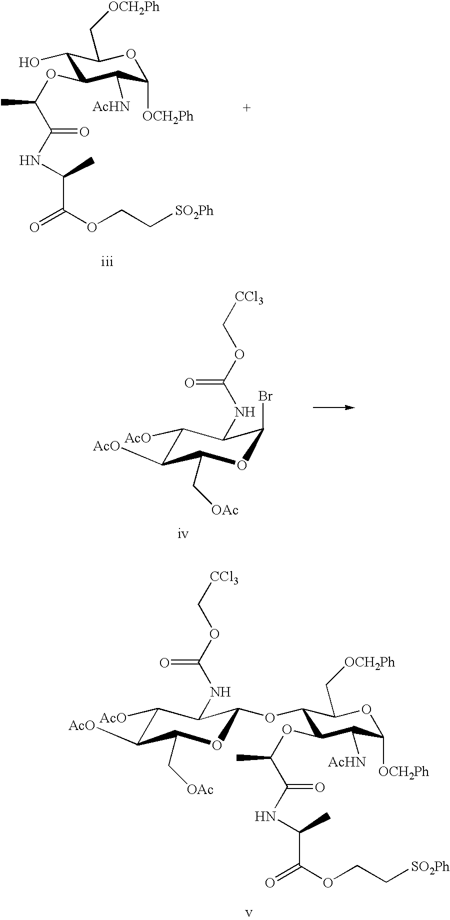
C1(OC(C(NC(C(OCC[SO2Ph])=O)C)=O)C)C([AcHN])C([OCH2Ph])OC(C[OCH2Ph])C1O.N(C(OC[CCl3])=O)C1C(Br)OC(C[OAc])C([AcO])C1[AcO].N(C(OC[CCl3])=O)C1C(OC2C(OC(C(NC(C(OCC[SO2Ph])=O)C)=O)C)C([AcHN])C([OCH2Ph])OC2C[OCH2Ph])OC(C[OAc])C([AcO])C1[AcO].[v]
